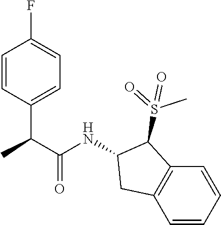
C(C1=CC=C(F)C=C1)(C(NC1C(S(=O)(C)=O)C2=C(C=CC=C2)C1)=O)C
